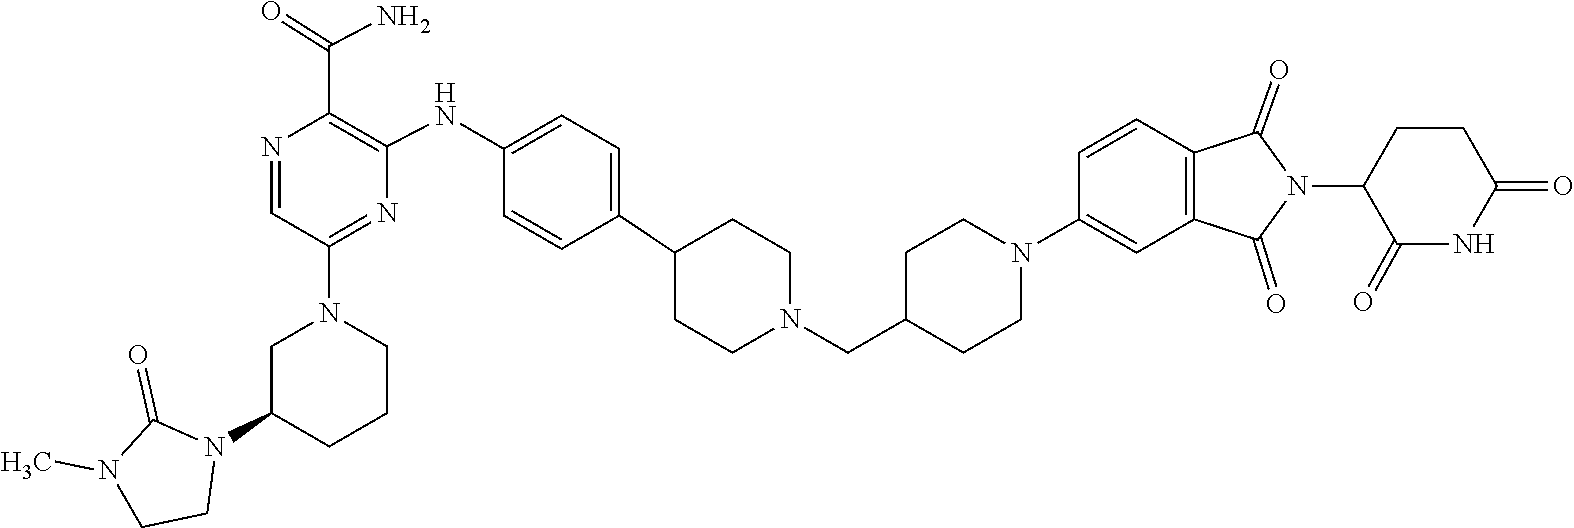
C1(=O)N(C)CCN1C1CN(C2=NC(NC3=CC=C(C4CCN(CC5CCN(C6=CC7=C(C=C6)C(=O)N(C6C(=O)NC(=O)CC6)C7=O)CC5)CC4)C=C3)=C(C(=O)N)N=C2)CCC1
